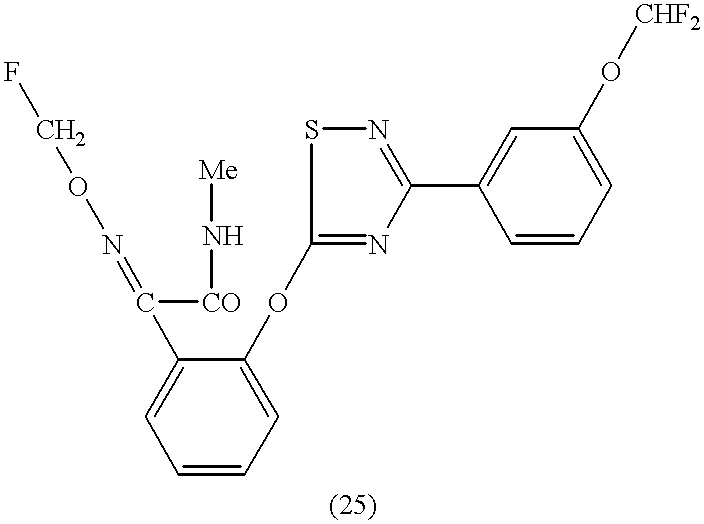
FCON=C(C1=CC=CC=C1OC1=NC(C2=CC(O[CHF2])=CC=C2)=NS1)[CO]N[Me]
